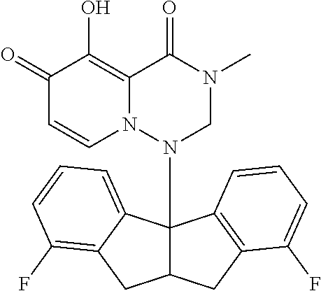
C1(=O)C=CN2C(=C1O)C(=O)N(C)CN2C12C(CC3=C1C=CC=C3F)CC1=C(F)C=CC=C21
